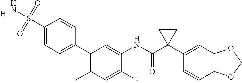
C1=C(F)C(NC(C2(C3=CC4=C(C=C3)OCO4)CC2)=O)=CC(C2=CC=C(S(=O)(=O)N)C=C2)=C1C.[H]
